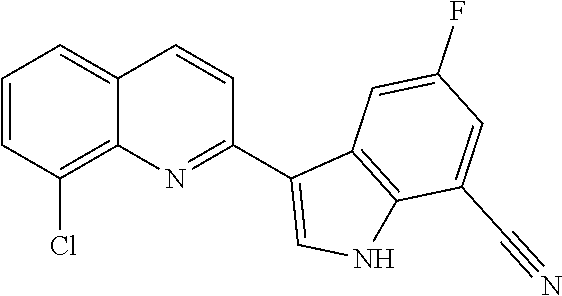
C1=C2C(=C(Cl)C=C1)N=C(C1=CNC3=C1C=C(F)C=C3C#N)C=C2
